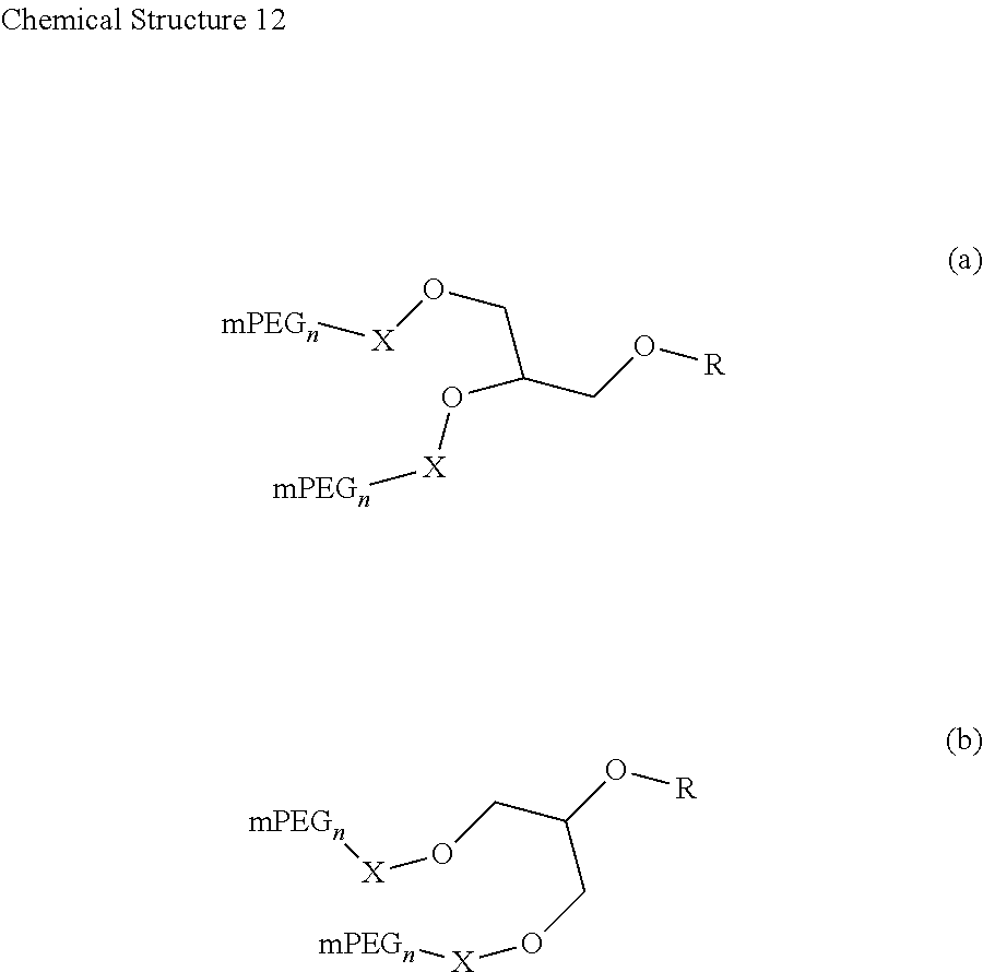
C(O[X][mPEGn])C(O[R])CO[X][mPEGn].[X](OC(CO[X][mPEGn])CO[R])[mPEGn]
